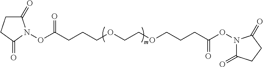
O(C(CCCOCCOCCCC(ON1C(=O)CCC1=O)=O)=O)N1C(=O)CCC1=O
